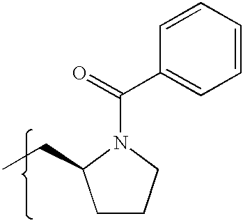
C1CCN(C(=O)C2=CC=CC=C2)C1CC
